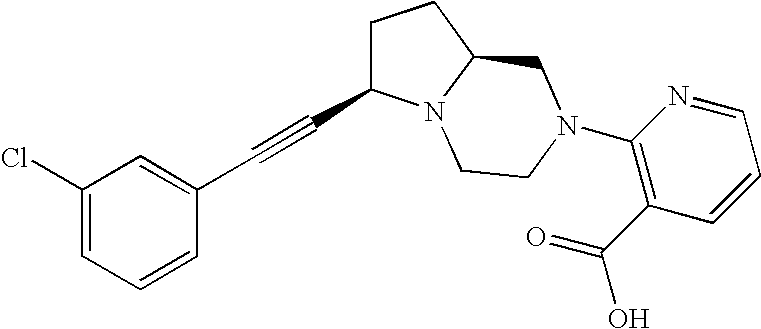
C(#CC1CCC2N1CCN(C1=C(C(=O)O)C=CC=N1)C2)C1=CC(Cl)=CC=C1
